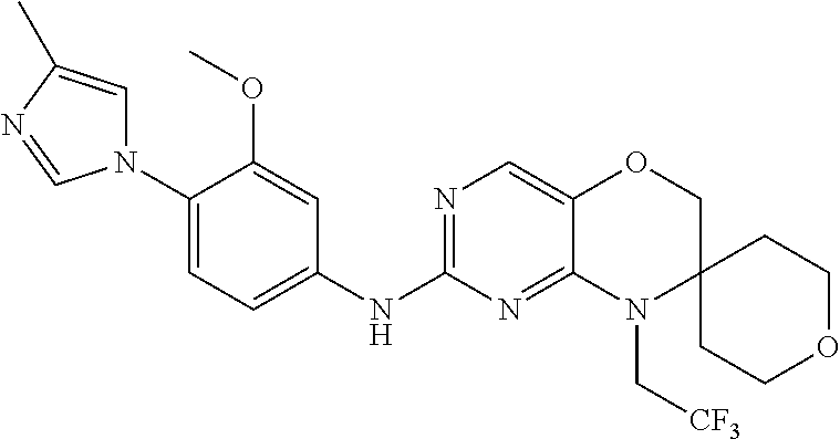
C1(N2C=C(C)N=C2)=CC=C(NC2=NC=C3C(=N2)N(C[CF3])C2(CO3)CCOCC2)C=C1OC
